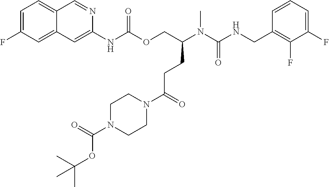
C1=CC(CNC(N(C(COC(NC2=CC3=CC(F)=CC=C3C=N2)=O)CCC(N2CCN(C(OC(C)(C)C)=O)CC2)=O)C)=O)=C(F)C(F)=C1
